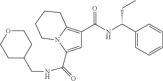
C(=O)(C1=CC(C(NC(C2=CC=CC=C2)CC)=O)=C2N1CCCC2)NCC1CCOCC1
